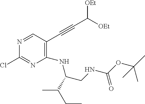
C1(NC(C(CC)C)CNC(=O)OC(C)(C)C)=C(C#CC([OEt])[OEt])C=NC(Cl)=N1
